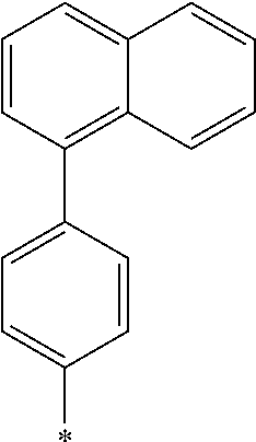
C1=C2C(=C(C3=CC=C(*)C=C3)C=C1)C=CC=C2
